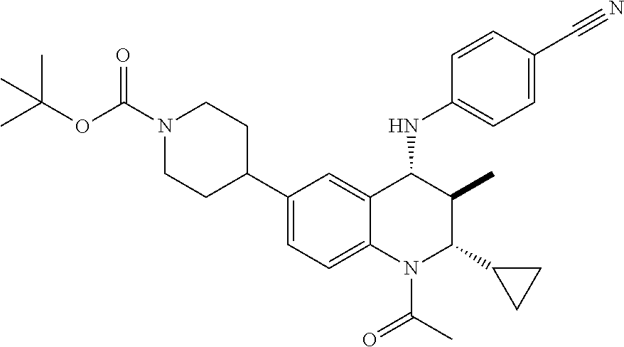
C1(C2CCN(C(OC(C)(C)C)=O)CC2)=CC=C2C(=C1)C(NC1=CC=C(C#N)C=C1)C(C)C(C1CC1)N2C(C)=O
